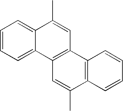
C1=CC=C2C(=C1)C(C)=CC1=C2C=C(C)C2=C1C=CC=C2
